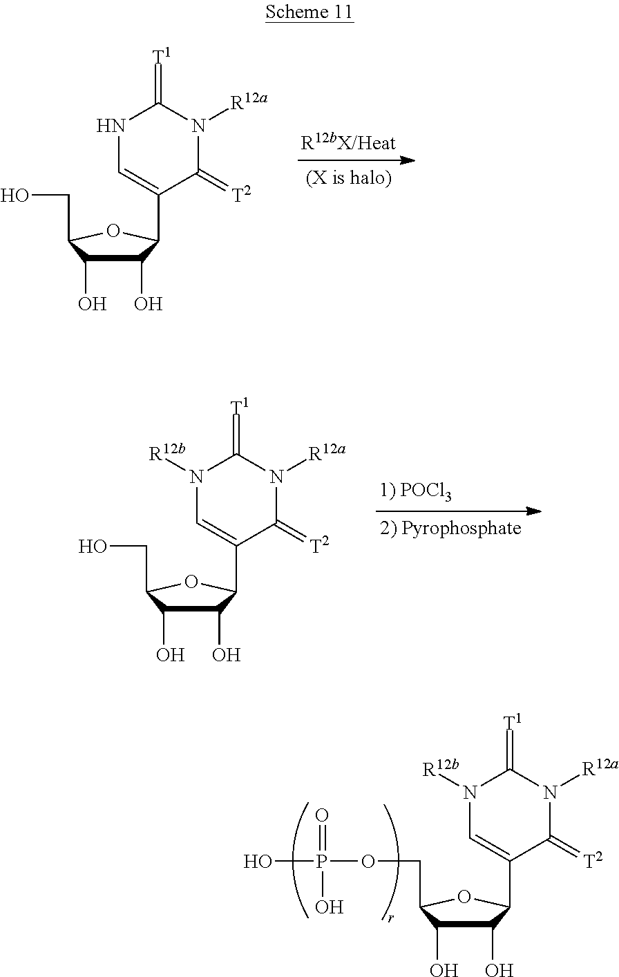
C1(O)C(O)C(CO)OC1C1=CNC(=[T1])N([R12a])C1=[T2].C1(O)C(O)C(CO)OC1C1=CN([R12b])C(=[T1])N([R12a])C1=[T2].C1(O)C(O)C(COP(=O)(O)O)OC1C1=CN([R12b])C(=[T1])N([R12a])C1=[T2]
